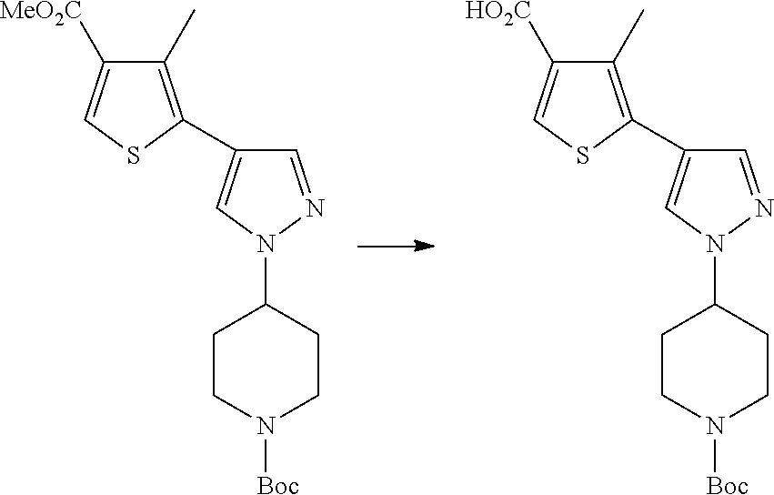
C1=NN(C2CCN([Boc])CC2)C=C1C1=C(C)C([MeO2C])=CS1.C1=NN(C2CCN([Boc])CC2)C=C1C1=C(C)C([HO2C])=CS1
